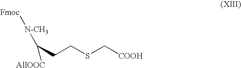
C(CSC[COOH])C([N-CH3][Fmoc])[AllOOC]
